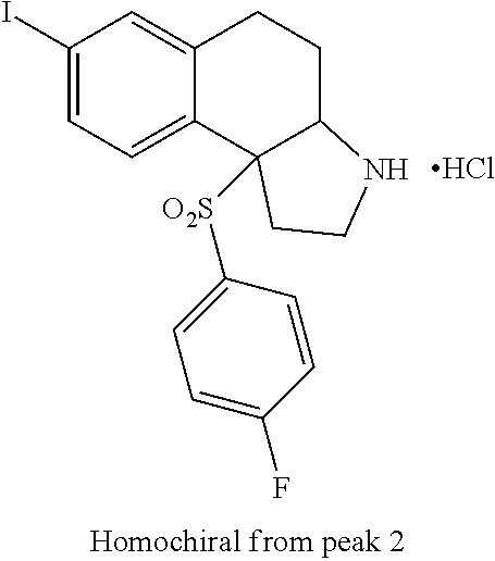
C1(I)=CC=C2C(=C1)CCC1C2([O2S]C2=CC=C(F)C=C2)CCN1.Cl
